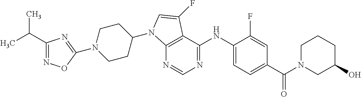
C1(C(C)C)=NOC(N2CCC(N3C4=C(C(NC5=CC=C(C(N6CC(O)CCC6)=O)C=C5F)=NC=N4)C(F)=C3)CC2)=N1
